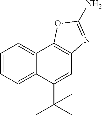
C12=CC=CC=C1C(C(C)(C)C)=CC1=C2OC(N)=N1
